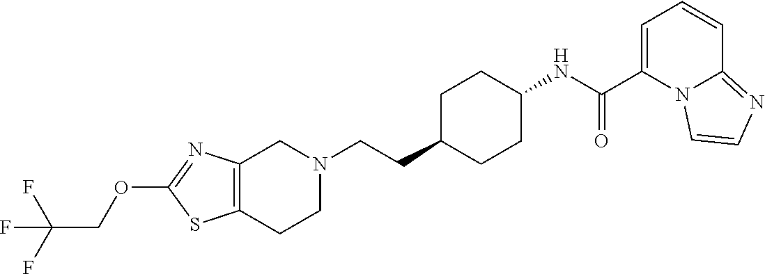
C12=C(CCN(CCC3CCC(NC(C4=CC=CC5=NC=CN45)=O)CC3)C1)SC(OCC(F)(F)F)=N2
